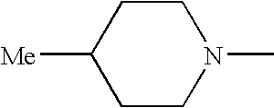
C1CN(C)CCC1[Me]
